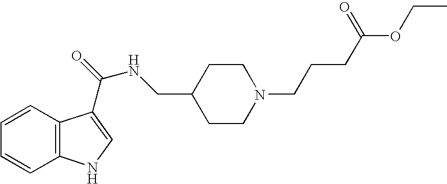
C1=CC2=C(C=C1)NC=C2C(NCC1CCN(CCCC(=O)OCC)CC1)=O
